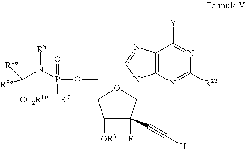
C1([OR3])C(F)(C#C[H])C(N2C3=C(N=C2)C([Y])=NC([R22])=N3)OC1COP(=O)(N([R8])C([R9b])([R9a])[CO2R10])[OR7]
